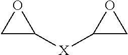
C1C([X]C2CO2)O1
